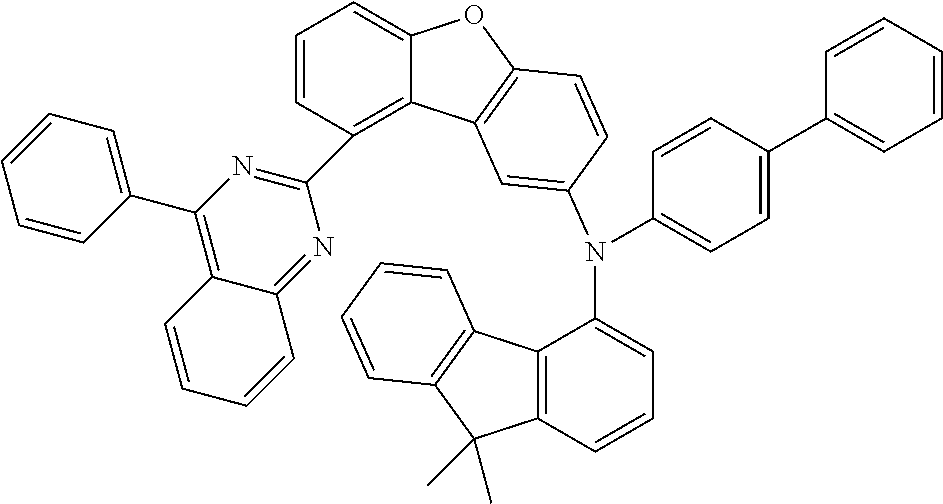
C1=C(N(C2=CC=CC3=C2C2=C(C3(C)C)C=CC=C2)C2=CC=C(C3=CC=CC=C3)C=C2)C=CC2=C1C1=C(C3=NC(C4=CC=CC=C4)=C4C(=N3)C=CC=C4)C=CC=C1O2
